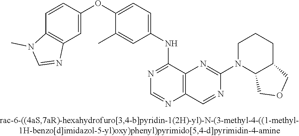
C1(OC2=CC=C(NC3=NC=NC4=C3N=C(N3C5C(CCC3)COC5)N=C4)C=C2C)=CC2=C(C=C1)N(C)C=N2
